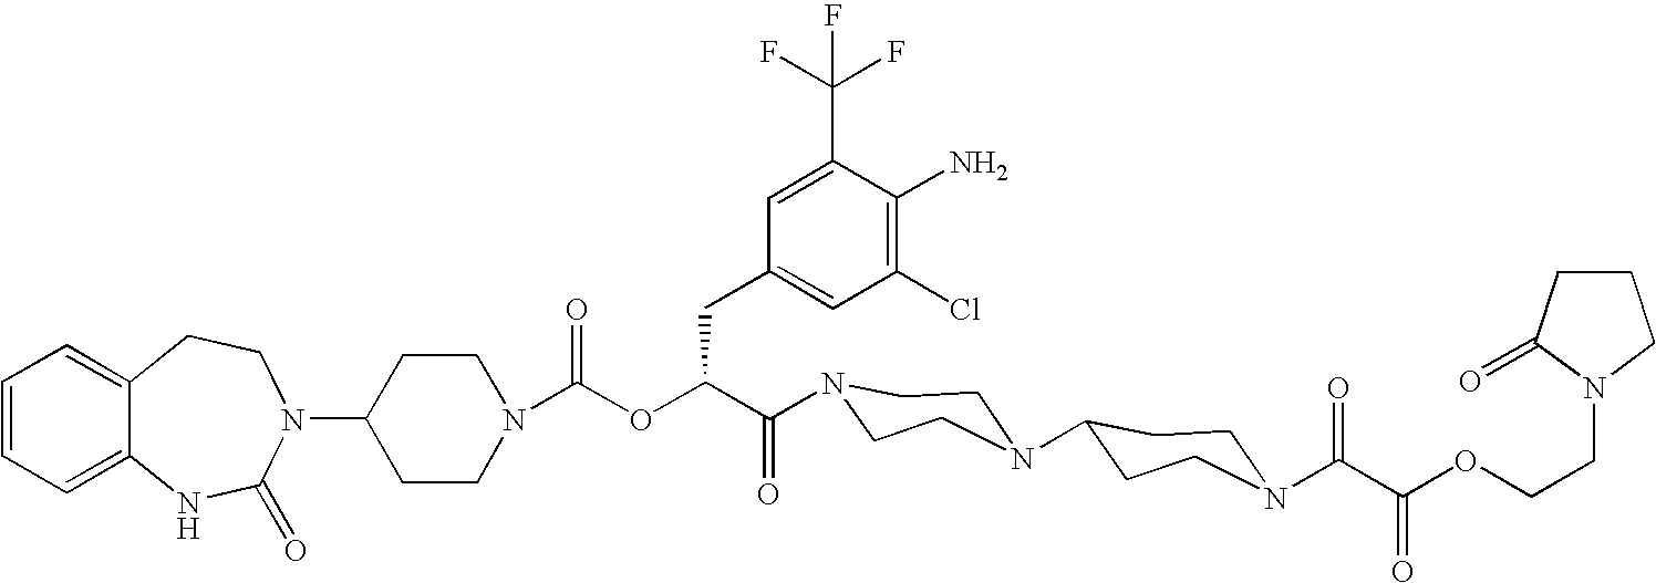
C12=CC=CC=C1NC(=O)N(C1CCN(C(OC(C(=O)N3CCN(C4CCN(C(C(OCCN5CCCC5=O)=O)=O)CC4)CC3)CC3=CC(Cl)=C(N)C(C(F)(F)F)=C3)=O)CC1)CC2
